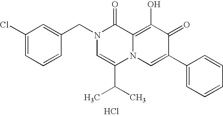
Cl.C1(Cl)=CC=CC(CN2C=C(C(C)C)N3C(=C(O)C(=O)C(C4=CC=CC=C4)=C3)C2=O)=C1
